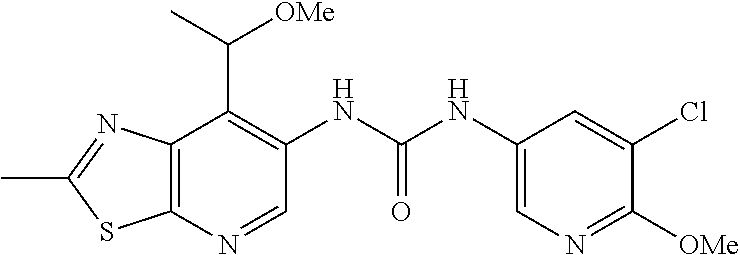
C1(C)=NC2=C(S1)N=CC(NC(=O)NC1=CN=C([OMe])C(Cl)=C1)=C2C(C)[OMe]
